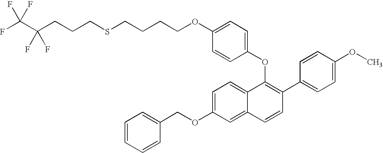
FC(C(CCCSCCCCOC1=CC=C(OC2=C(C3=CC=C(OC)C=C3)C=CC3=CC(OCC4=CC=CC=C4)=CC=C23)C=C1)(F)F)(F)F
